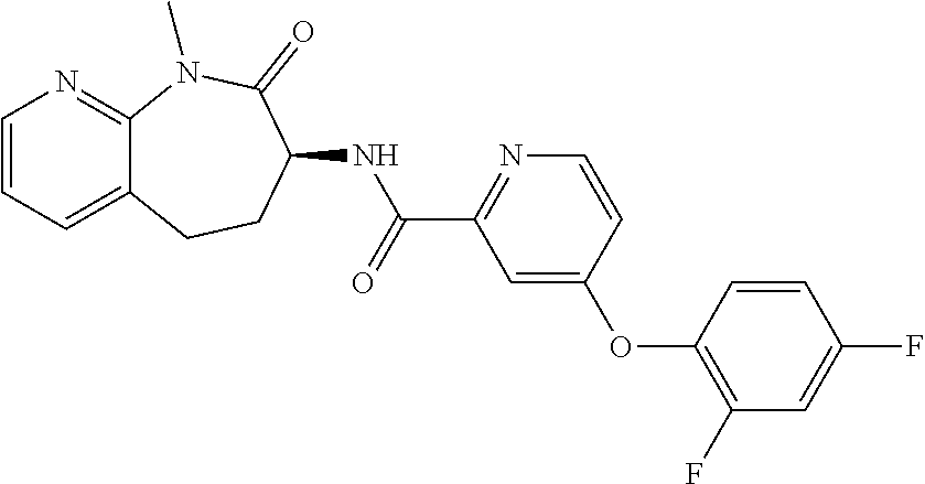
C12=CC=CN=C1N(C)C(=O)C(NC(C1=NC=CC(OC3=C(F)C=C(F)C=C3)=C1)=O)CC2
